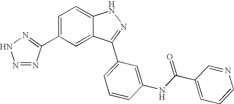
C1(C2=NNN=N2)=CC=C2C(=C1)C(C1=CC=CC(NC(C3=CC=CN=C3)=O)=C1)=NN2
